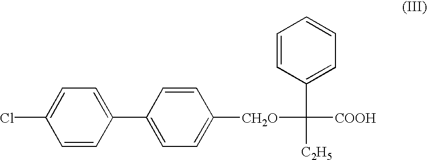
C1=CC(C2=CC=C([CH2O]C(C3=CC=CC=C3)([COOH])[C2H5])C=C2)=CC=C1Cl
